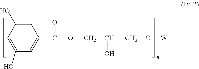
C1=C(O)C=C(O)C=C1C(OCC(CO[W])O)=O
